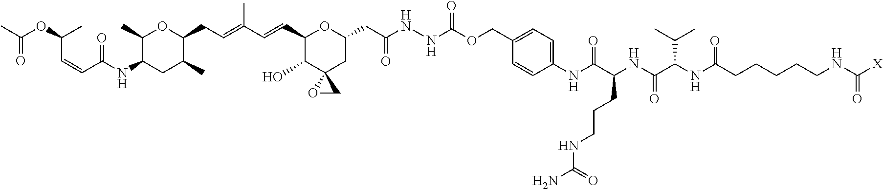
C1(C)C(NC(=O)C=CC(C)OC(=O)C)CC(C)C(CC=C(C)C=CC2C(O)C3(CC(CC(=O)NNC(OCC4=CC=C(NC(C(CCCNC(N)=O)NC(C(NC(CCCCCNC([X])=O)=O)C(C)C)=O)=O)C=C4)=O)O2)OC3)O1
